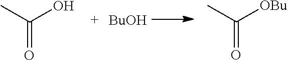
[BuOH].CC(O)=O.CC([OBu])=O
